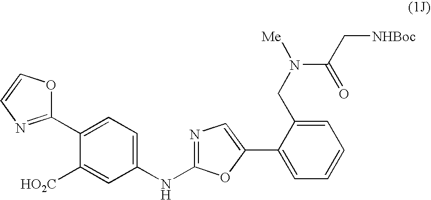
O1C(C2=CC=C(NC3=NC=C(C4=CC=CC=C4CN([Me])C(=O)C[NHBoc])O3)C=C2[HO2C])=NC=C1
